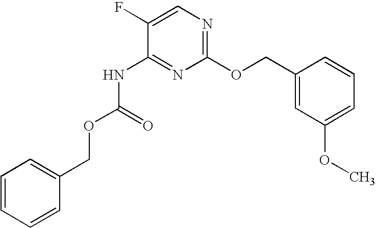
C1(F)=CN=C(OCC2=CC(OC)=CC=C2)N=C1NC(=O)OCC1=CC=CC=C1
